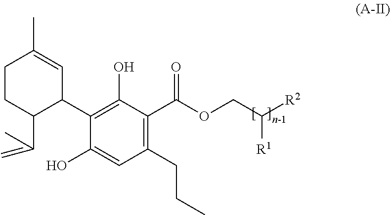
C1CC(C(C)=C)C(C2=C(O)C(C(OCC([R2])[R1])=O)=C(CCC)C=C2O)C=C1C
